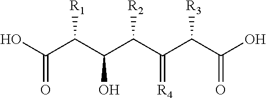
OC(C(C(C(C(C(C(O)=O)[R3])=[R4])[R2])O)[R1])=O
